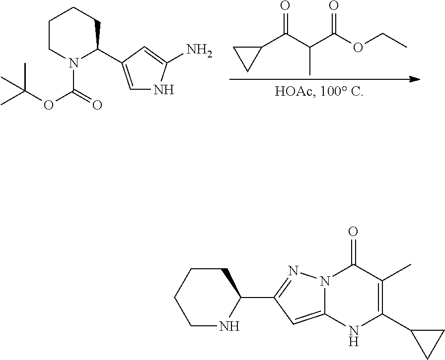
O=C(C(C(OCC)=O)C)C1CC1.C1=C(C2CCCCN2C(=O)OC(C)(C)C)C=C(N)N1.N12C(=CC(C3NCCCC3)=N1)NC(C1CC1)=C(C)C2=O
